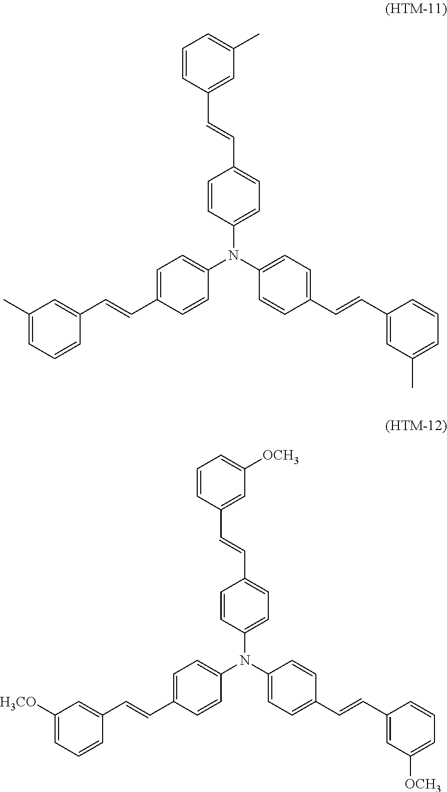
C1(C)=CC=CC(C=CC2=CC=C(N(C3=CC=C(C=CC4=CC(C)=CC=C4)C=C3)C3=CC=C(C=CC4=CC(C)=CC=C4)C=C3)C=C2)=C1.C1=CC(C=CC2=CC=C(N(C3=CC=C(C=CC4=CC([OCH3])=CC=C4)C=C3)C3=CC=C(C=CC4=CC([H3CO])=CC=C4)C=C3)C=C2)=CC([OCH3])=C1
